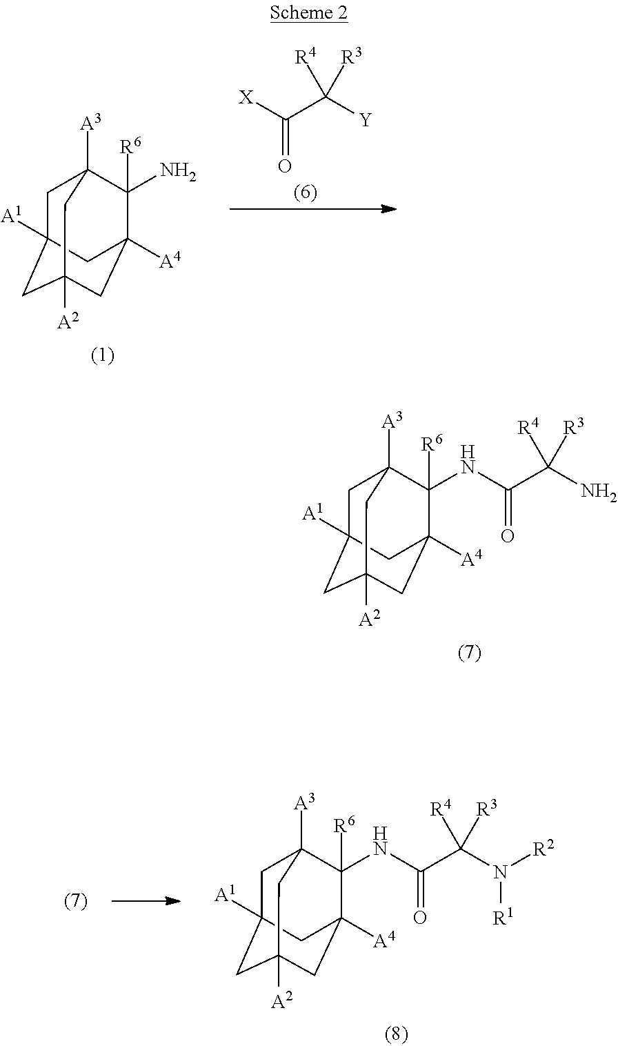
C1C2([A1])CC3([A2])CC([A4])(C(N)([R6])C1([A3])C3)C2.[X]C(C([Y])([R4])[R3])=O.C1C2([A1])CC3([A2])CC([A4])(C(NC(=O)C(N)([R4])[R3])([R6])C1([A3])C3)C2.C1C2([A1])CC3([A2])CC([A4])(C(NC(=O)C(N([R2])[R1])([R4])[R3])([R6])C1([A3])C3)C2
